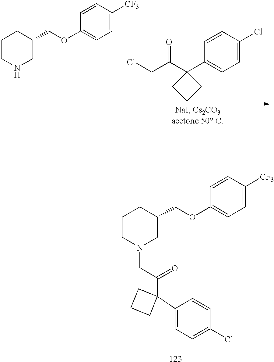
C1=CC(Cl)=CC=C1C1(C(CCl)=O)CCC1.C1CNCC(COC2=CC=C([CF3])C=C2)C1.C1CN(CC(C2(C3=CC=C(Cl)C=C3)CCC2)=O)CC(COC2=CC=C([CF3])C=C2)C1
